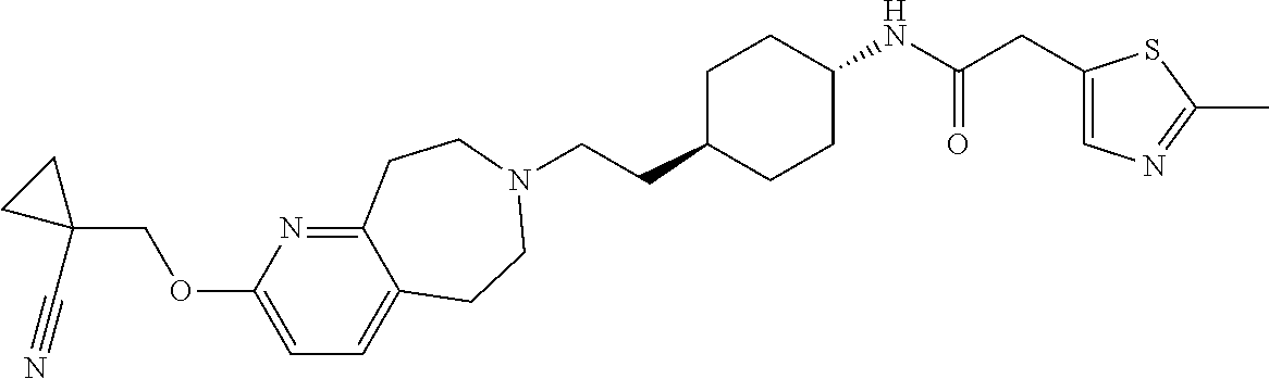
C(CC1CCC(NC(CC2=CN=C(C)S2)=O)CC1)N1CCC2=CC=C(OCC3(C#N)CC3)N=C2CC1
